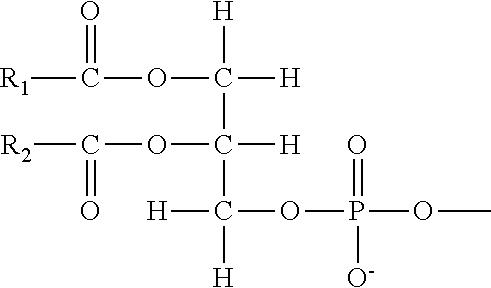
[R1]C(=O)OC([H])([H])C([H])(OC(=O)[R2])C([H])([H])OP(=O)([O-])OC
